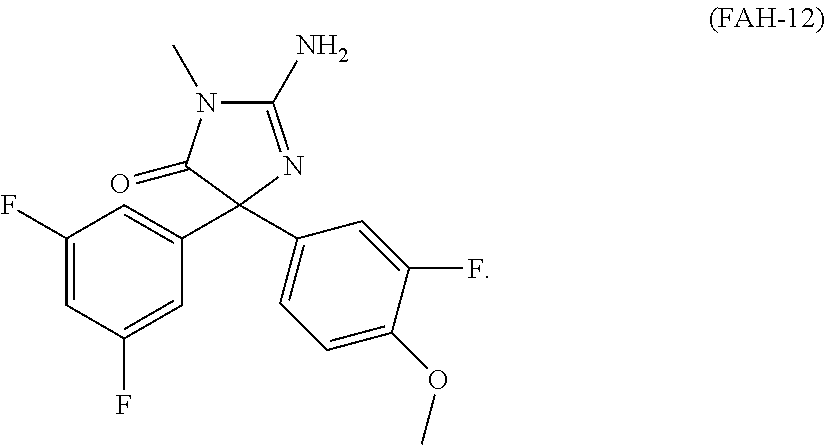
C1(C2(C3=CC=C(OC)C(F)=C3)C(=O)N(C)C(N)=N2)=CC(F)=CC(F)=C1
